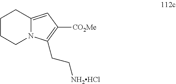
C1CCN2C(=CC([CO2Me])=C2CC[NH2HCl])C1
